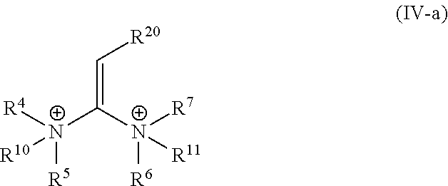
[R4][N+](C([N+]([R7])([R6])[R11])=C[R20])([R5])[R10]
